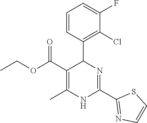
CCOC(C1=C(C)NC(C2=NC=CS2)=NC1C1=C(Cl)C(F)=CC=C1)=O
